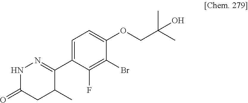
C1(C2=NNC(=O)CC2C)=CC=C(OCC(C)(C)O)C(Br)=C1F
